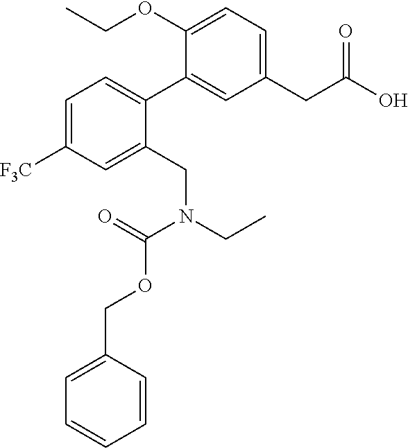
C1(CC(O)=O)=CC=C(OCC)C(C2=CC=C([F3C])C=C2CN(CC)C(OCC2=CC=CC=C2)=O)=C1
